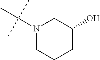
N1(C(C)(C)C)CCCC(O)C1
